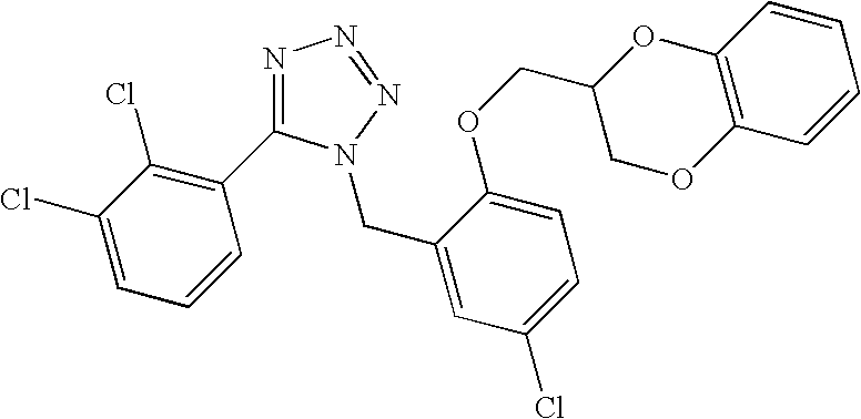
N1=C(C2=C(Cl)C(Cl)=CC=C2)N(CC2=CC(Cl)=CC=C2OCC2COC3=C(O2)C=CC=C3)N=N1
